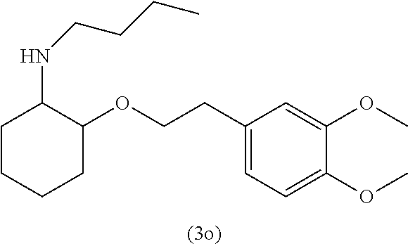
C1(NCCCC)CCCCC1OCCC1=CC=C(OC)C(OC)=C1
